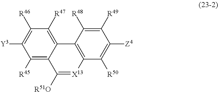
C1([R45])=C2C(=C([R47])C([R46])=C1[Y3])C1=C([X13]=C2[R51O])C([R50])=C([Z4])C([R49])=C1[R48]
